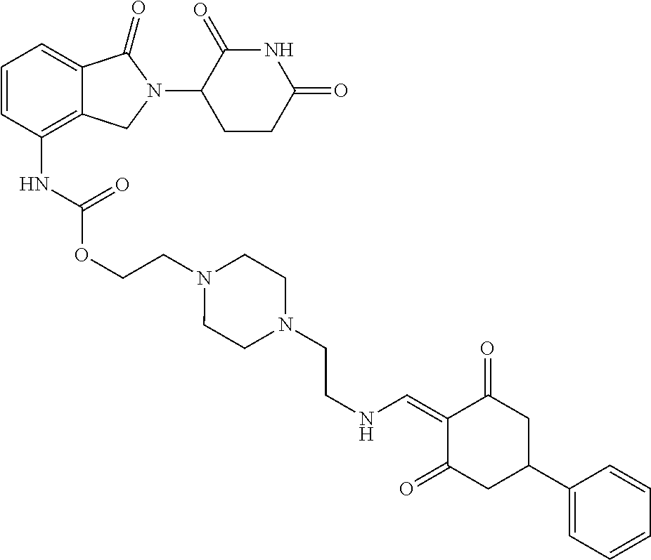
C1(NC(=O)OCCN2CCN(CCNC=C3C(=O)CC(C4=CC=CC=C4)CC3=O)CC2)=C2C(=CC=C1)C(=O)N(C1C(=O)NC(=O)CC1)C2
